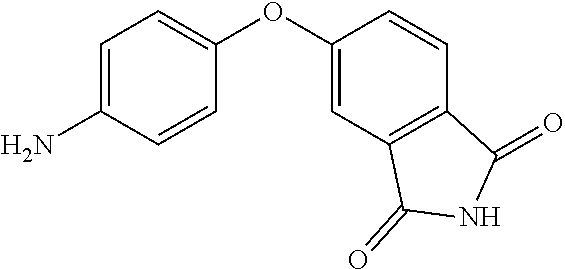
C1=C(N)C=CC(OC2=CC3=C(C=C2)C(=O)NC3=O)=C1
